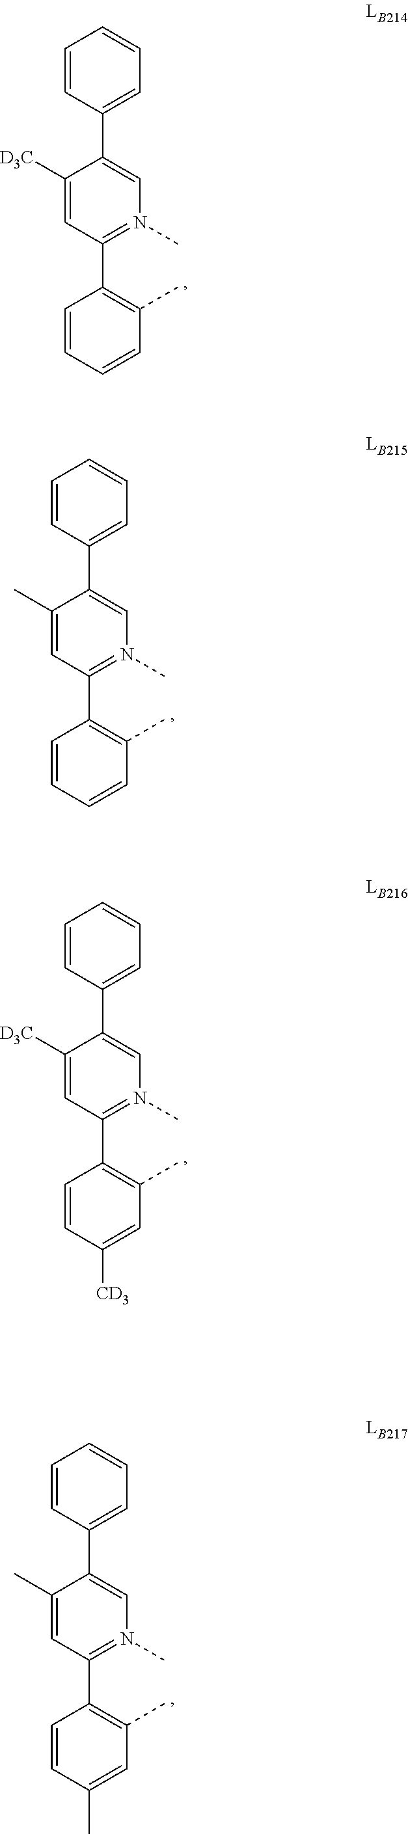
C1(C2=C(C)C=CC=C2)=N(C)C=C(C2=CC=CC=C2)C([D3C])=C1.C1(C2=C(C)C=CC=C2)=N(C)C=C(C2=CC=CC=C2)C(C)=C1.C1(C2=C(C)C=C([CD3])C=C2)=N(C)C=C(C2=CC=CC=C2)C([D3C])=C1.C1(C2=C(C)C=C(C)C=C2)=N(C)C=C(C2=CC=CC=C2)C(C)=C1
